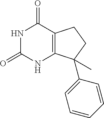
C12=C(C(C3=CC=CC=C3)(C)CC1)NC(=O)NC2=O
